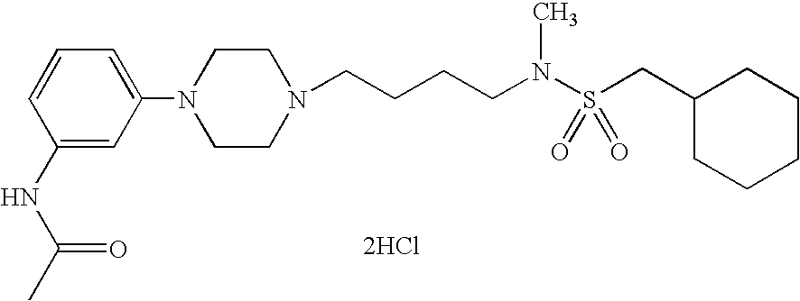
N1(CCCCN(S(CC2CCCCC2)(=O)=O)C)CCN(C2=CC=CC(NC(C)=O)=C2)CC1.[2HCl]
